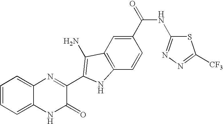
C1=C2C(=CC=C1)N=C(C1=C(N)C3=C(C=CC(C(=O)NC4=NN=C([CF3])S4)=C3)N1)C(=O)N2
